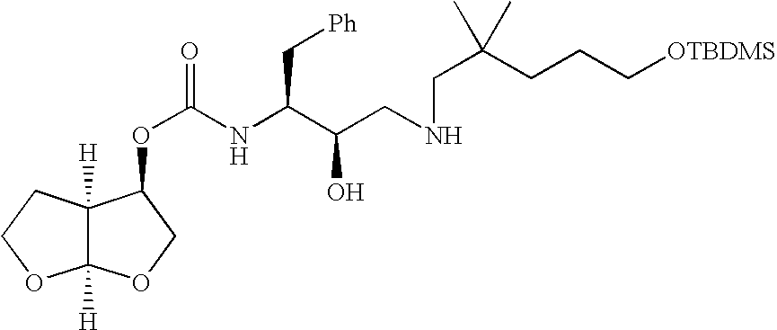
C12([H])C([H])(OCC1OC(=O)NC(C(CNCC(CCC[OTBDMS])(C)C)O)C[Ph])OCC2
